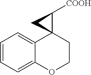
C1=CC=C2C(=C1)C1(CCO2)C([COOH])C1
